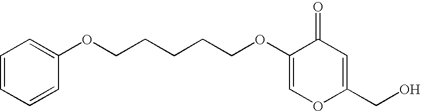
C1=CC=CC(OCCCCCOC2=COC(CO)=CC2=O)=C1
